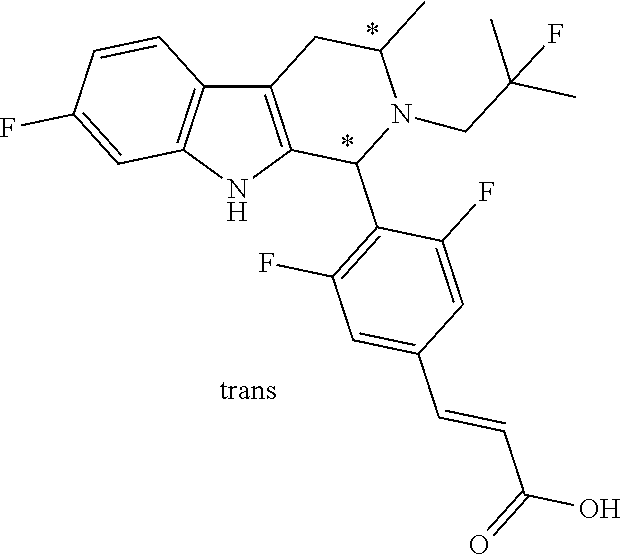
C12=C(NC3=C1C=CC(F)=C3)C(C1=C(F)C=C(C=CC(O)=O)C=C1F)N(CC(C)(C)F)C(C)C2
